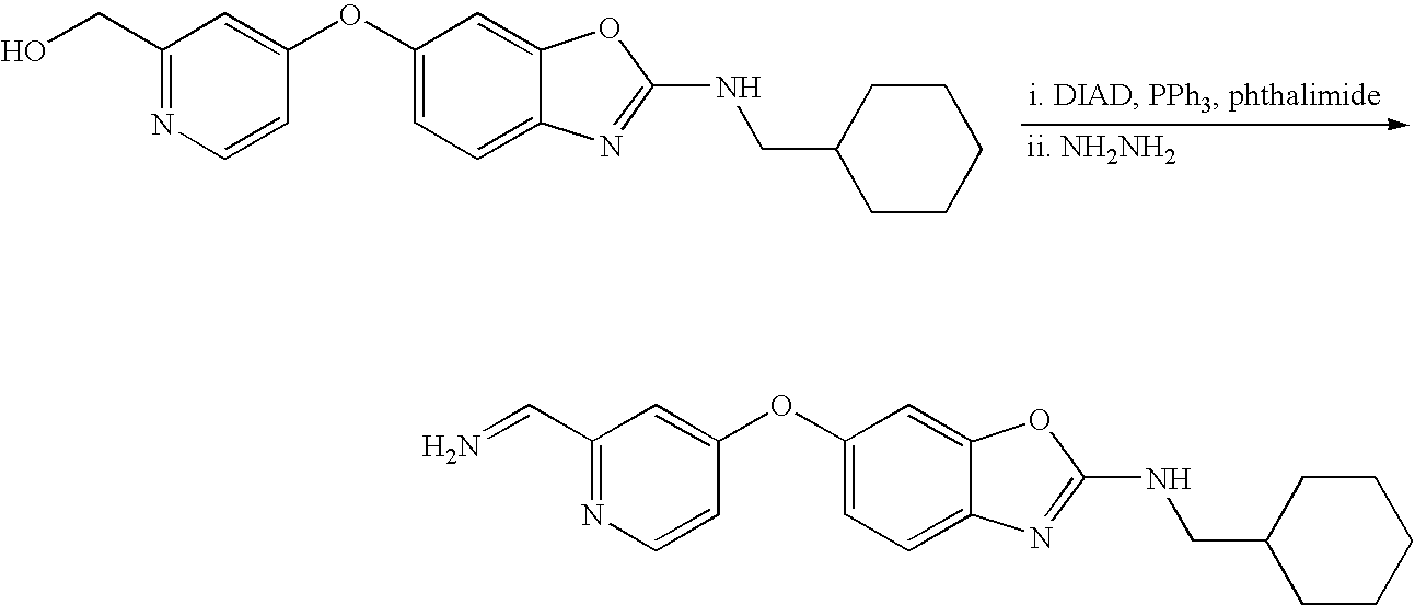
C1(CO)=NC=CC(OC2=CC=C3C(=C2)OC(NCC2CCCCC2)=N3)=C1.C1(C=N)=NC=CC(OC2=CC=C3C(=C2)OC(NCC2CCCCC2)=N3)=C1
